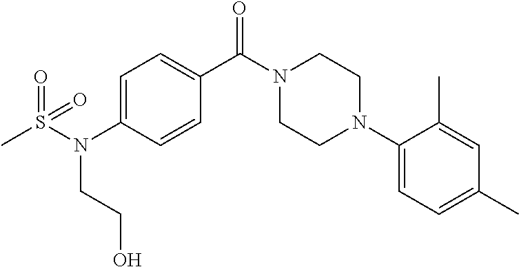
C1=C(N(S(=O)(C)=O)CCO)C=CC(C(N2CCN(C3=CC=C(C)C=C3C)CC2)=O)=C1
